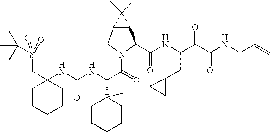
C1(NC(NC(C(=O)N2C(C(NC(C(C(NCC=C)=O)=O)CC3CC3)=O)C3C(C2)C3(C)C)C2(C)CCCCC2)=O)(CS(C(C)(C)C)(=O)=O)CCCCC1
